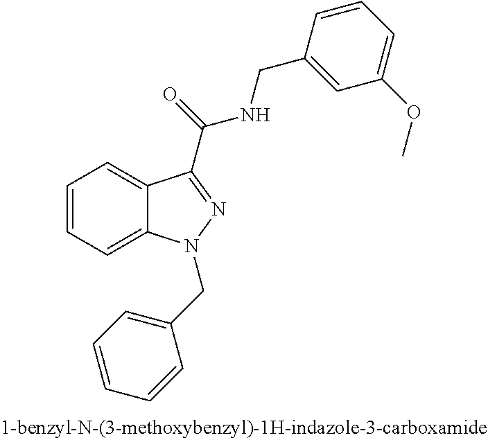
C1=CC=C2C(=C1)C(C(NCC1=CC(OC)=CC=C1)=O)=NN2CC1=CC=CC=C1
